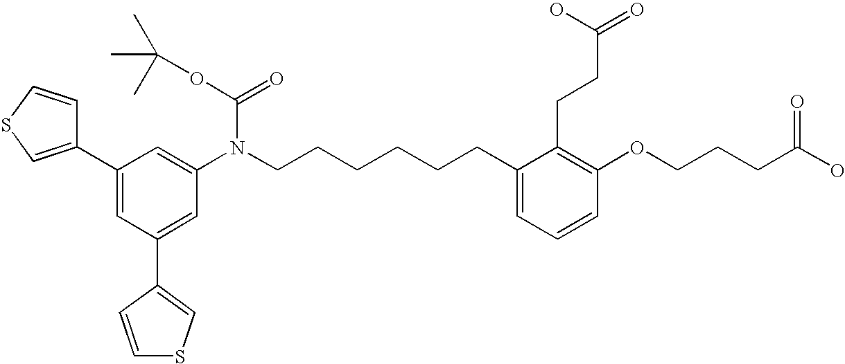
C1(C2=CC(C3=CSC=C3)=CC(N(CCCCCCC3=CC=CC(OCCCC(O)=O)=C3CCC(=O)O)C(OC(C)(C)C)=O)=C2)=CSC=C1
